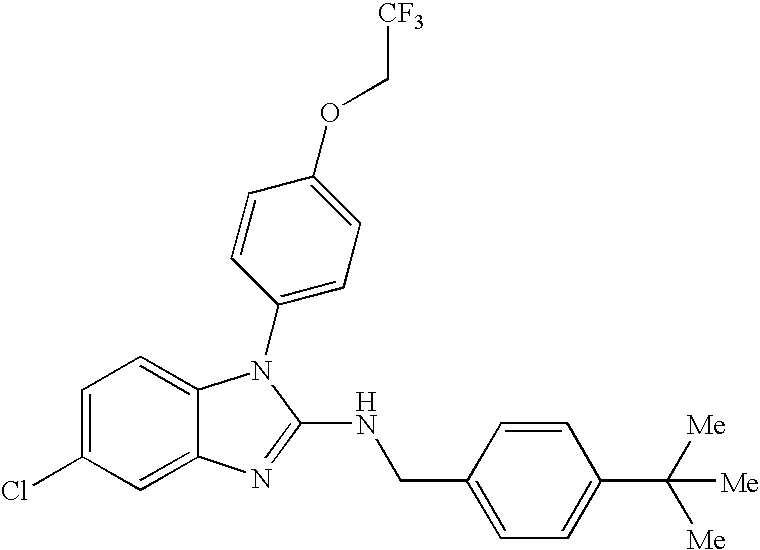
C1=C(Cl)C=C2C(=C1)N(C1=CC=C(OC[CF3])C=C1)C(NCC1=CC=C(C([Me])([Me])[Me])C=C1)=N2
